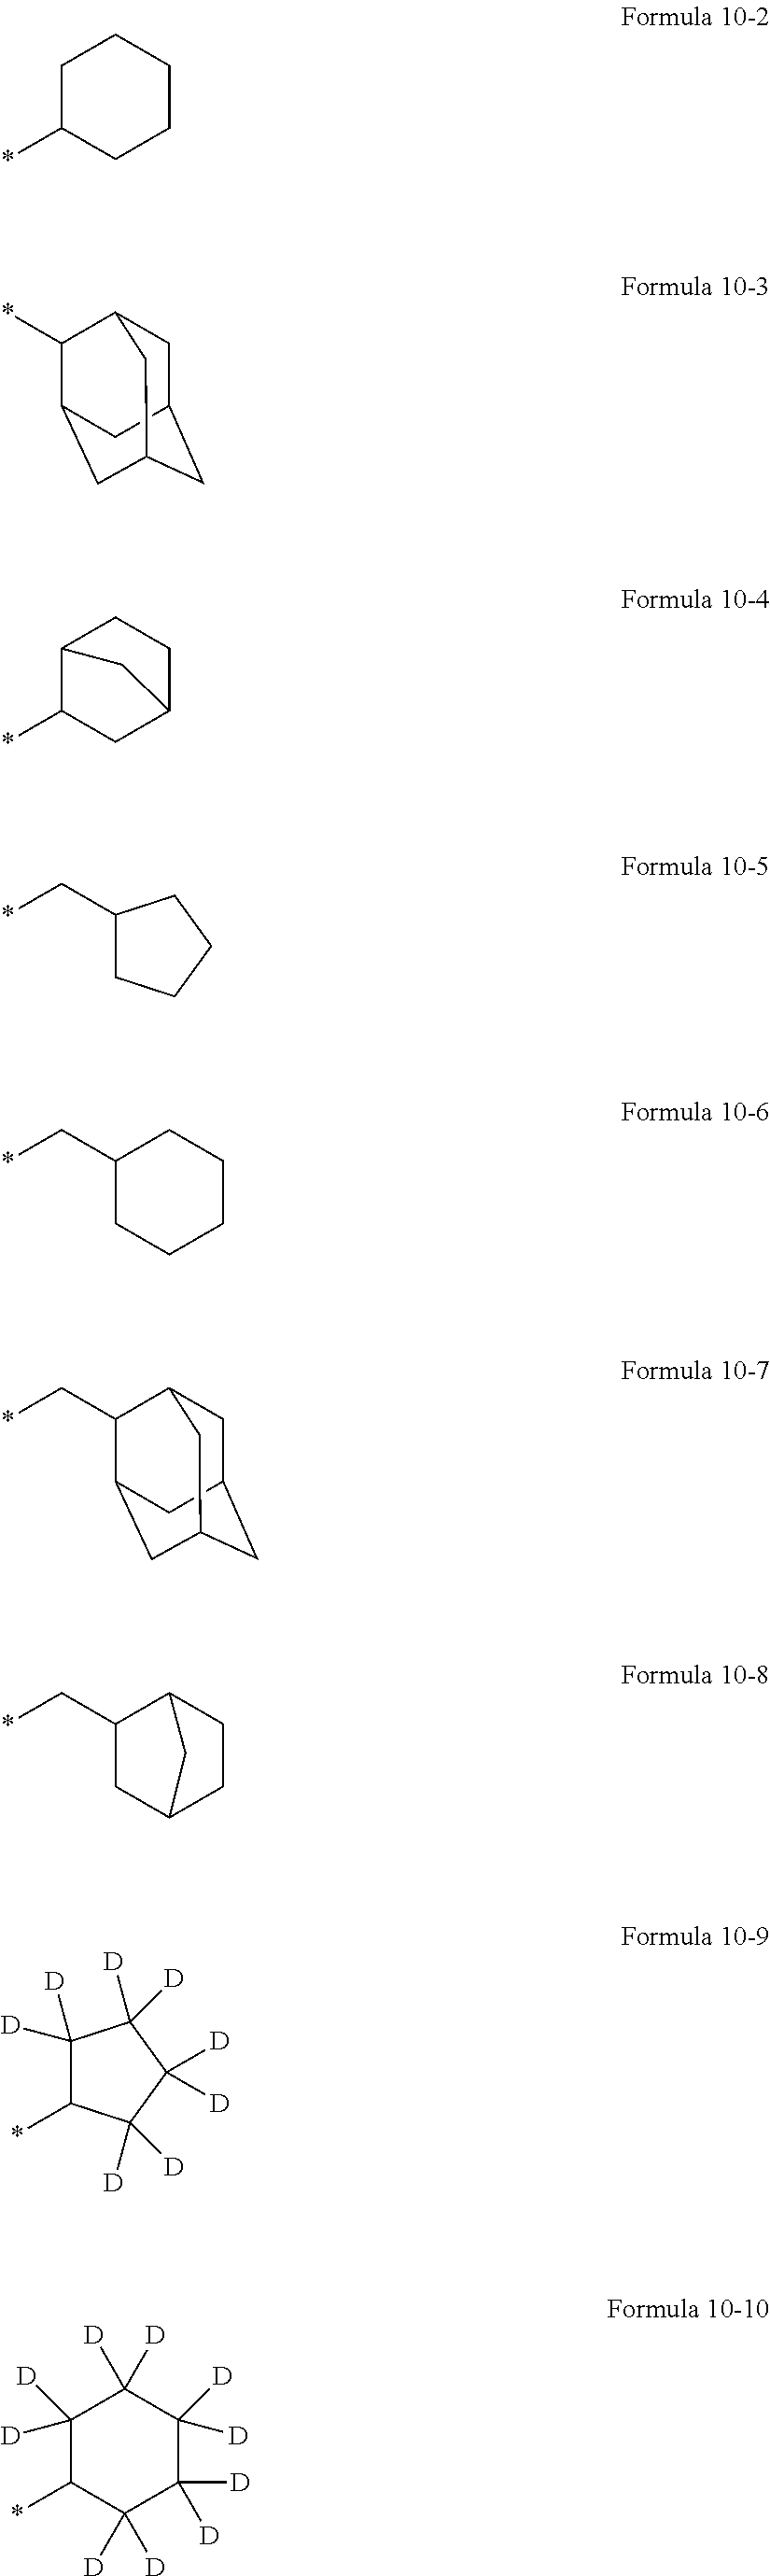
C1C(*)CCCC1.C1C2CC3CC(C(*)C1C3)C2.C12C(*)CC(CC1)C2.C1(C*)CCCC1.C1(C*)CCCCC1.C1C2CC3CC(C(C*)C1C3)C2.C1(C*)CC2CCC1C2.C1([D])([D])C(*)C([D])([D])C([D])([D])C1([D])[D].C1([D])([D])C(*)C([D])([D])C([D])([D])C([D])([D])C1([D])[D]
